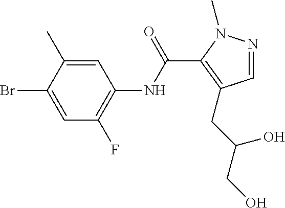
C1=NN(C)C(C(NC2=C(F)C=C(Br)C(C)=C2)=O)=C1CC(CO)O
